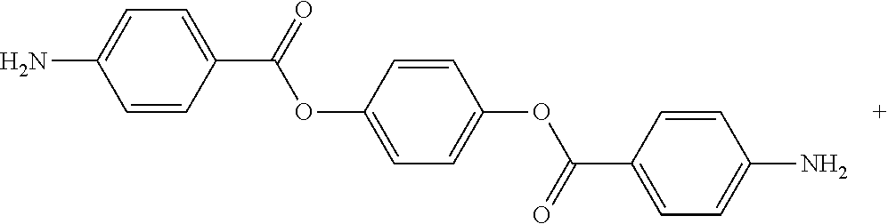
C1=CC(C(=O)OC2=CC=C(OC(=O)C3=CC=C(N)C=C3)C=C2)=CC=C1N
